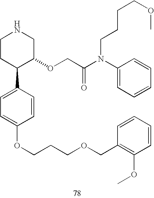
C1CC(C2=CC=C(OCCCOCC3=C(OC)C=CC=C3)C=C2)C(OCC(N(C2=CC=CC=C2)CCCCOC)=O)CN1
